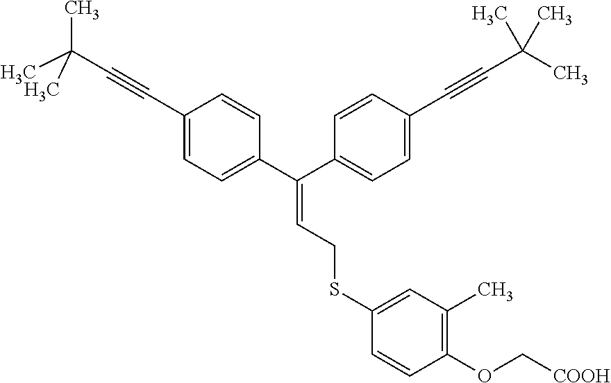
C(=C(C1=CC=C(C#CC(C)(C)C)C=C1)C1=CC=C(C#CC(C)(C)C)C=C1)CSC1=CC(C)=C(OC[COOH])C=C1
